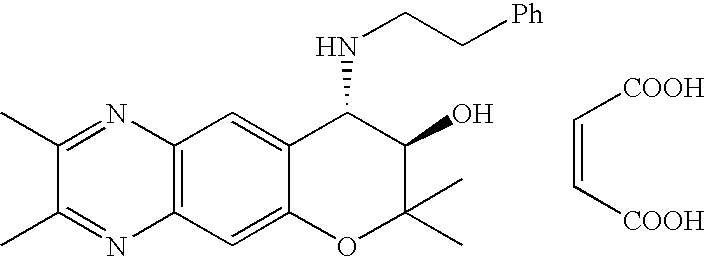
C12=C(C=C3C(=C1)C(NCC[Ph])C(O)C(C)(C)O3)N=C(C)C(C)=N2.[COOH]C=C[COOH]
